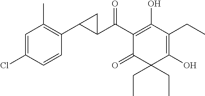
C1(C(C2=C(O)C(CC)=C(O)C(CC)(CC)C2=O)=O)C(C2=C(C)C=C(Cl)C=C2)C1
